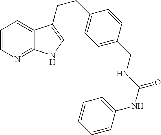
C1=CN=C2C(=C1)C(CCC1=CC=C(CNC(NC3=CC=CC=C3)=O)C=C1)=CN2
